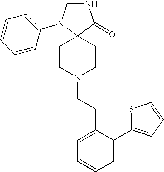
N1CN(C2=CC=CC=C2)C2(C1=O)CCN(CCC1=CC=CC=C1C1=CC=CS1)CC2
